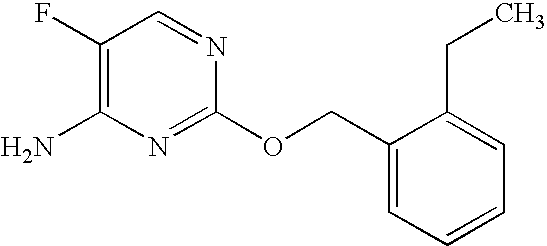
C1(F)=C(N)N=C(OCC2=CC=CC=C2CC)N=C1
